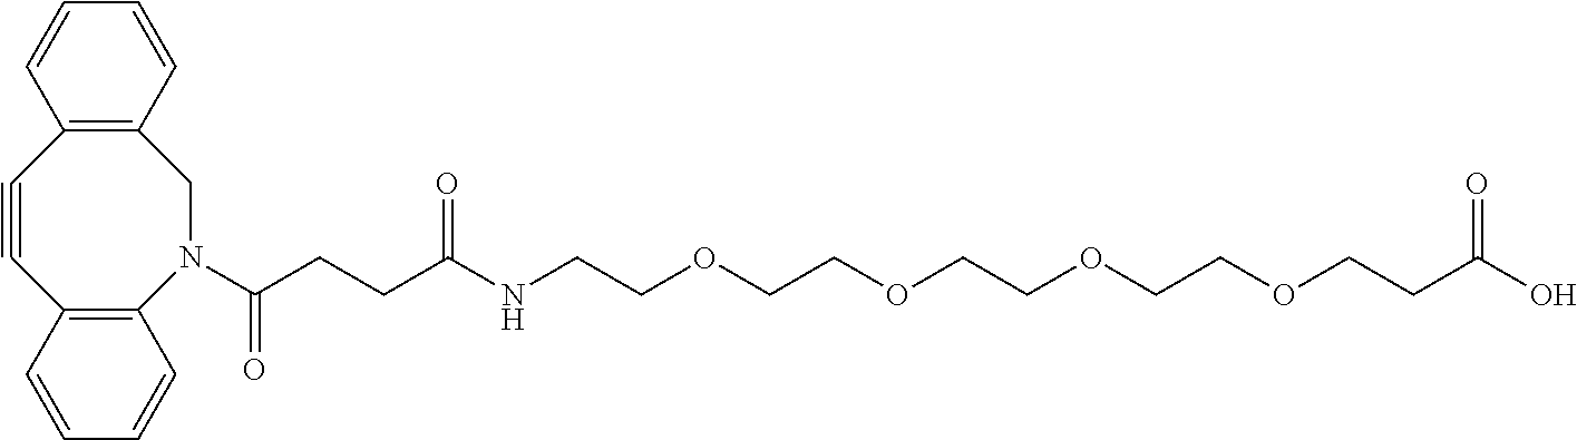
C(CC(NCCOCCOCCOCCOCCC(O)=O)=O)C(N1CC2=C(C#CC3=C1C=CC=C3)C=CC=C2)=O
